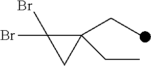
C1(CC)(CC)C(Br)(Br)C1
